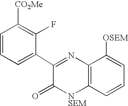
C1(C2=CC=CC([CO2Me])=C2F)=NC2=C([NSEM]C1=O)C=CC=C2[OSEM]
